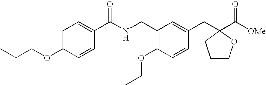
C1=C(OCCC)C=CC(C(NCC2=C(OCC)C=CC(CC3(C([OMe])=O)CCCO3)=C2)=O)=C1
